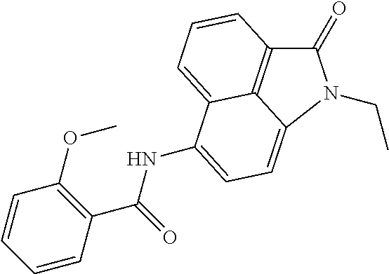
C1(=O)C2=C3C(=CC=C2)C(NC(=O)C2=C(OC)C=CC=C2)=CC=C3N1CC
